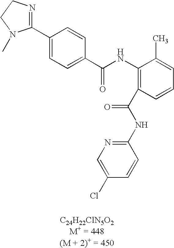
C1(C2=CC=C(C(=O)NC3=C(C(NC4=NC=C(Cl)C=C4)=O)C=CC=C3C)C=C2)=NCCN1C
